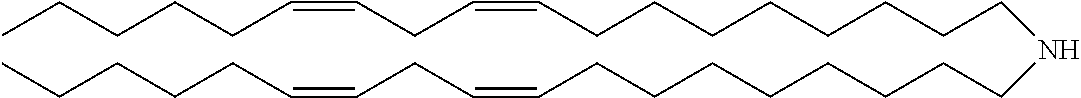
CCCCCC=CCC=CCCCCCCCCNCCCCCCCCC=CCC=CCCCCC
